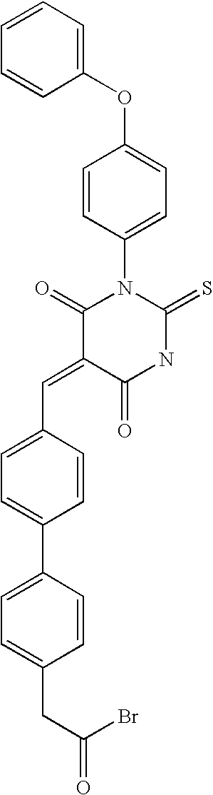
C1=CC=CC(OC2=CC=C(N3C(=O)C(=CC4=CC=C(C5=CC=C(CC(Br)=O)C=C5)C=C4)C(=O)NC3=S)C=C2)=C1
